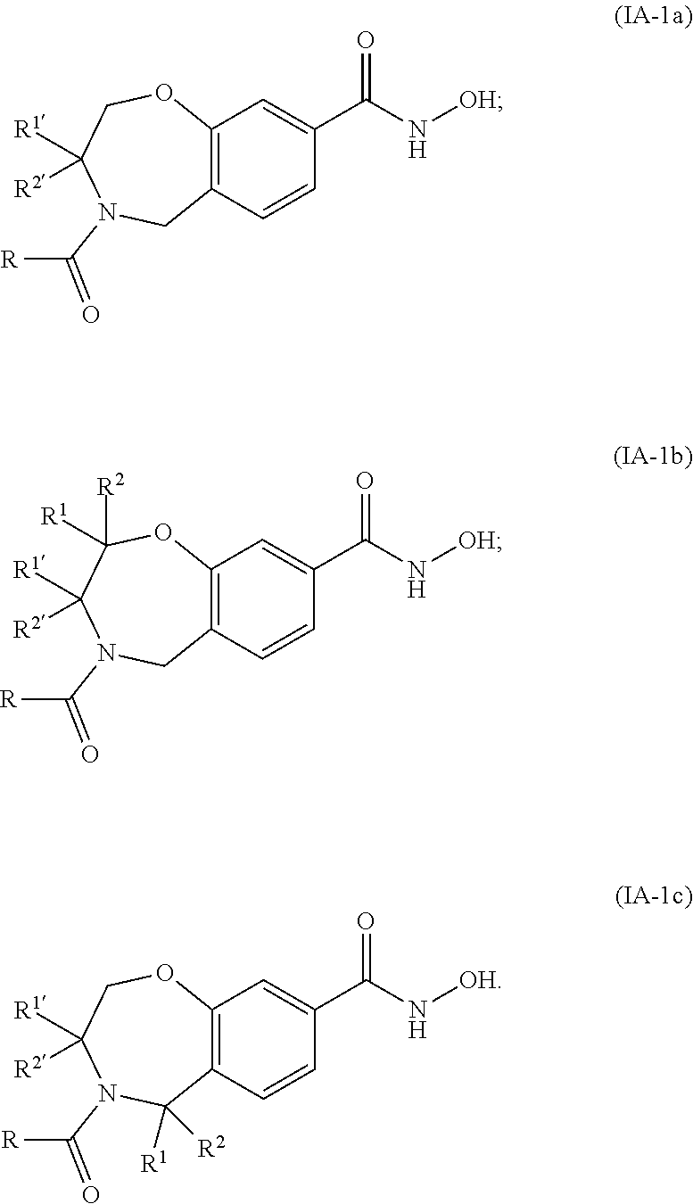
C12=C(C=CC(C(N[OH])=O)=C1)CN(C(=O)[R])C([R1])([R2])CO2.C12=C(C=CC(C(N[OH])=O)=C1)CN(C(=O)[R])C([R1])([R2])C([R2])([R1])O2.C12=C(C=CC(C(N[OH])=O)=C1)C([R1])([R2])N(C(=O)[R])C([R1])([R2])CO2
